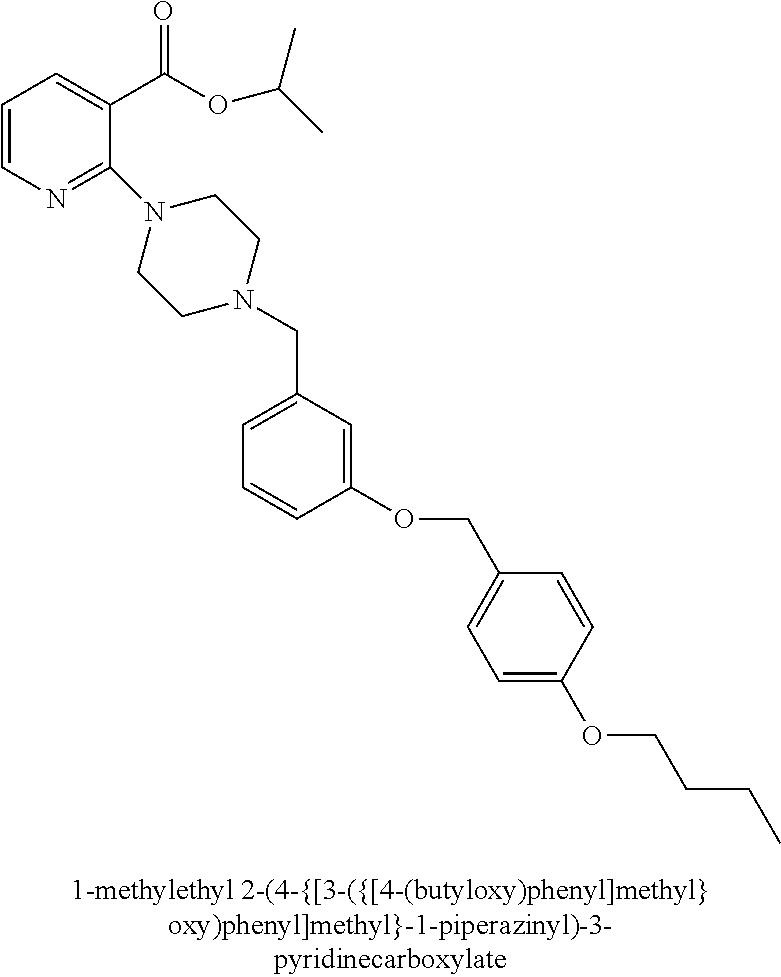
C1=CN=C(N2CCN(CC3=CC=CC(OCC4=CC=C(OCCCC)C=C4)=C3)CC2)C(C(OC(C)C)=O)=C1
